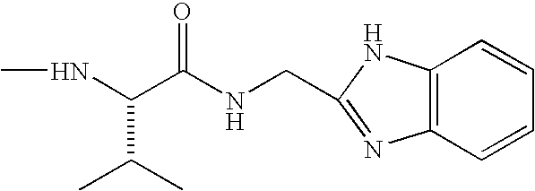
CNC(C(C)C)C(NCC1=NC2=C(N1)C=CC=C2)=O
